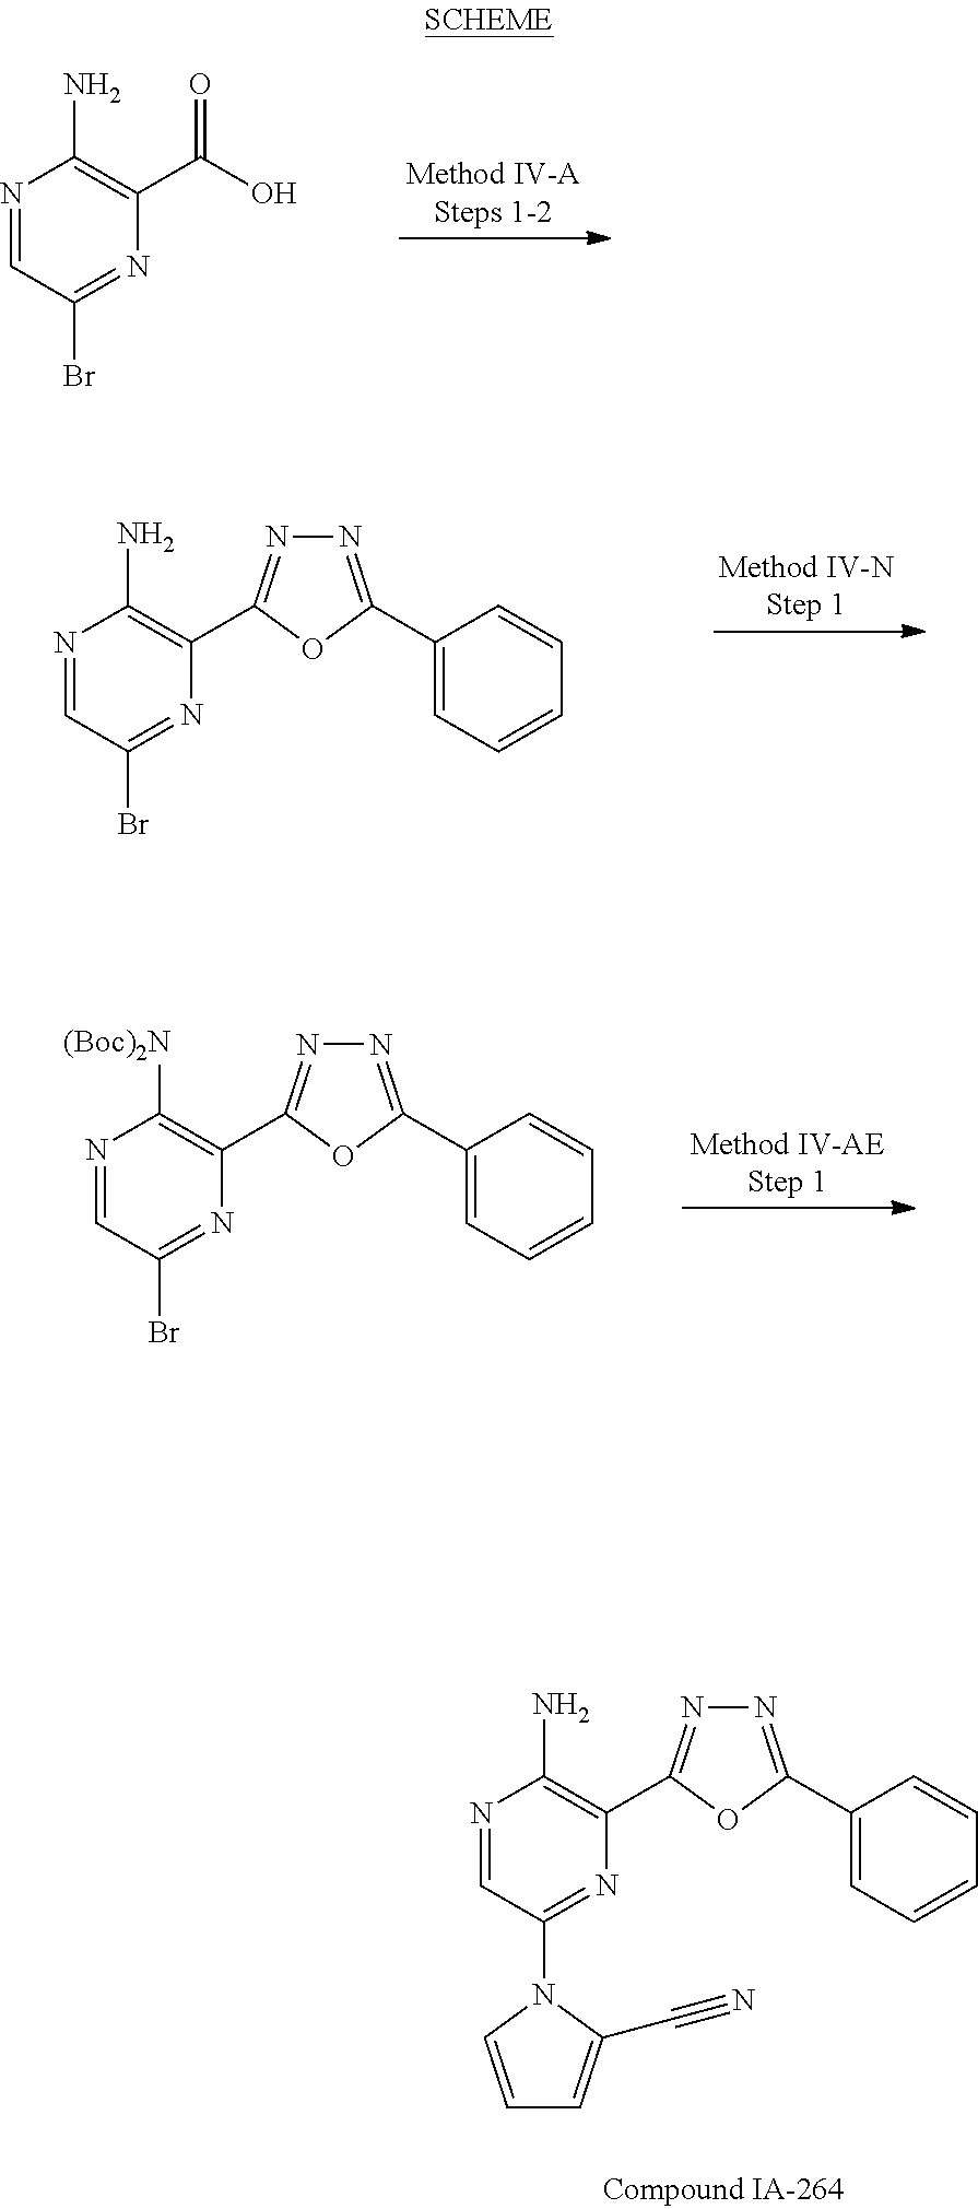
N1=CC(Br)=NC(C(O)=O)=C1N.N1=CC(Br)=NC(C2=NN=C(C3=CC=CC=C3)O2)=C1N.N1=CC(Br)=NC(C2=NN=C(C3=CC=CC=C3)O2)=C1[(Boc)2N].N1=CC(N2C(C#N)=CC=C2)=NC(C2=NN=C(C3=CC=CC=C3)O2)=C1N
